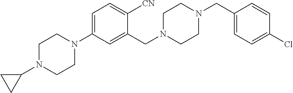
C1=C(N2CCN(C3CC3)CC2)C=C(CN2CCN(CC3=CC=C(Cl)C=C3)CC2)C([CN])=C1
